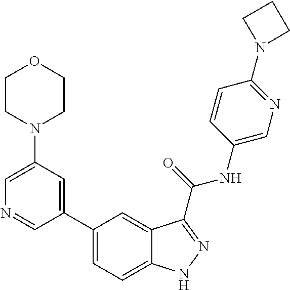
C1(N2CCOCC2)=CN=CC(C2=CC=C3C(=C2)C(C(NC2=CN=C(N4CCC4)C=C2)=O)=NN3)=C1
